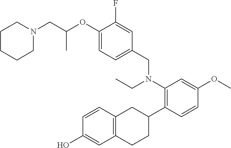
C1(OC(CN2CCCCC2)C)=CC=C(CN(CC)C2=C(C3CC4=C(CC3)C=C(O)C=C4)C=CC(OC)=C2)C=C1F
